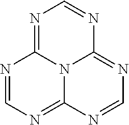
N1=CN=C2N3C1=NC=NC3=NC=N2
